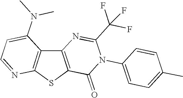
C12=C(SC3=C1C(N(C)C)=CC=N3)C(=O)N(C1=CC=C(C)C=C1)C(C(F)(F)F)=N2
